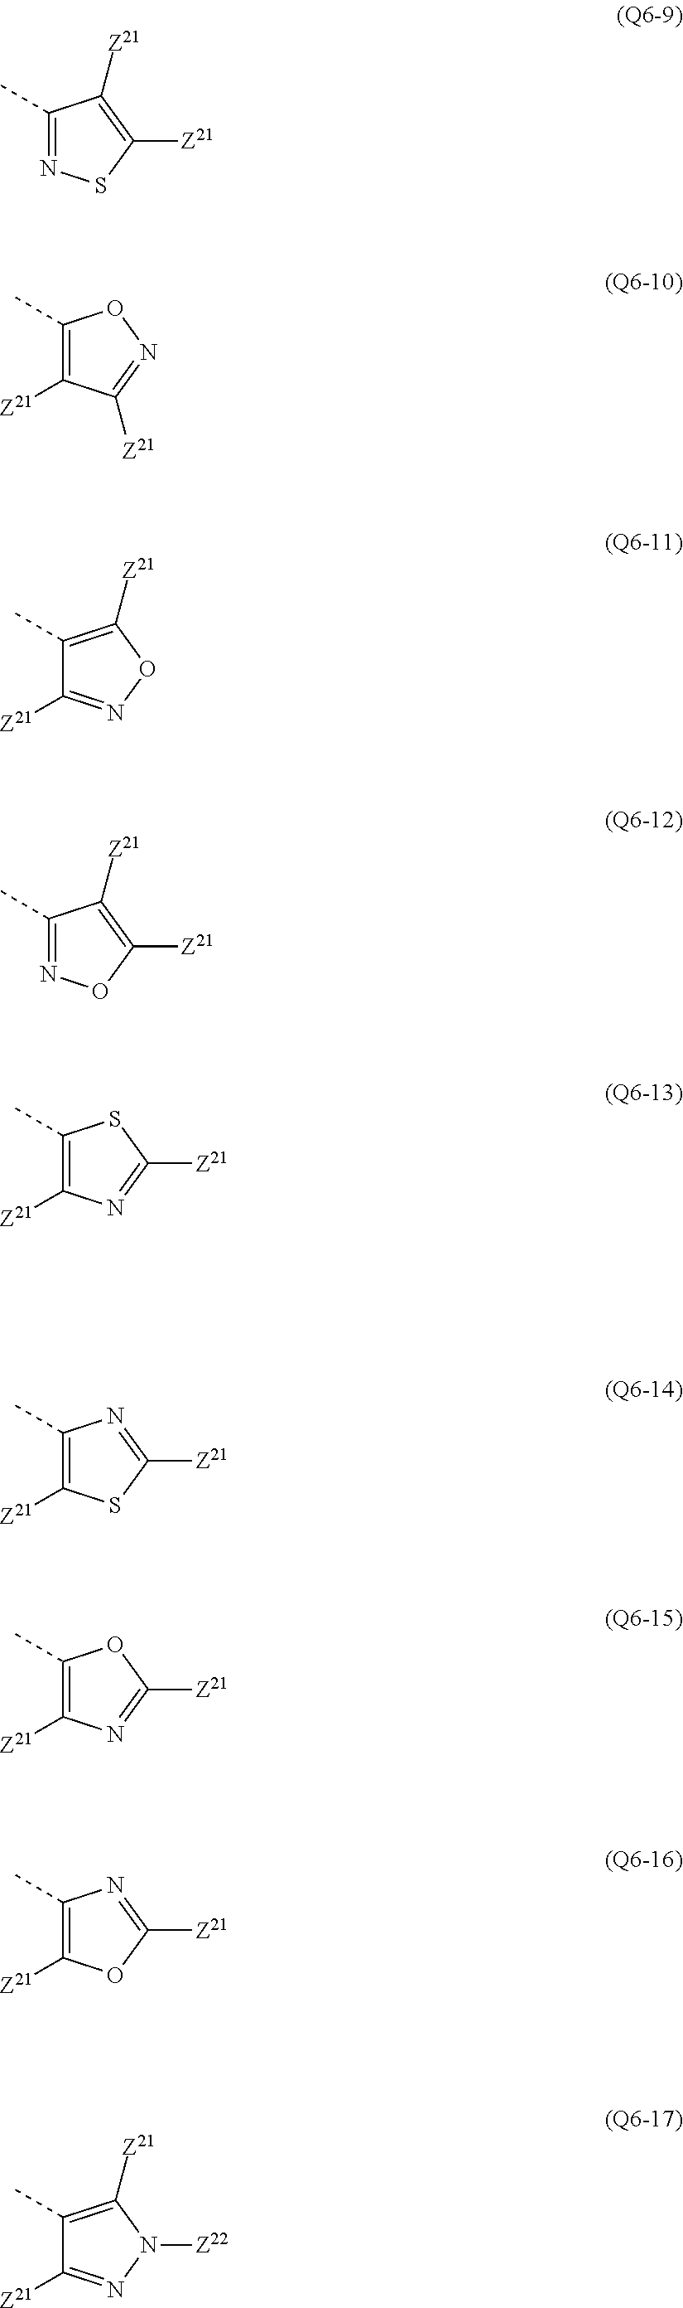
C1(C)=NSC([Z21])=C1[Z21].C1(C)=C([Z21])C([Z21])=NO1.C1(C)=C([Z21])ON=C1[Z21].C1(C)=NOC([Z21])=C1[Z21].C1(C)=C([Z21])N=C([Z21])S1.C1(C)=C([Z21])SC([Z21])=N1.C1(C)=C([Z21])N=C([Z21])O1.C1(C)=C([Z21])OC([Z21])=N1.C1(C)=C([Z21])N([Z22])N=C1[Z21]
